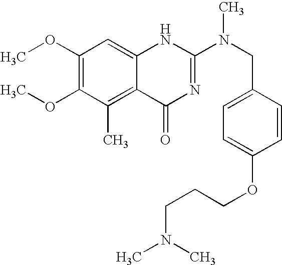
C1(OC)=C(OC)C(C)=C2C(=C1)NC(N(CC1=CC=C(OCCCN(C)C)C=C1)C)=NC2=O
